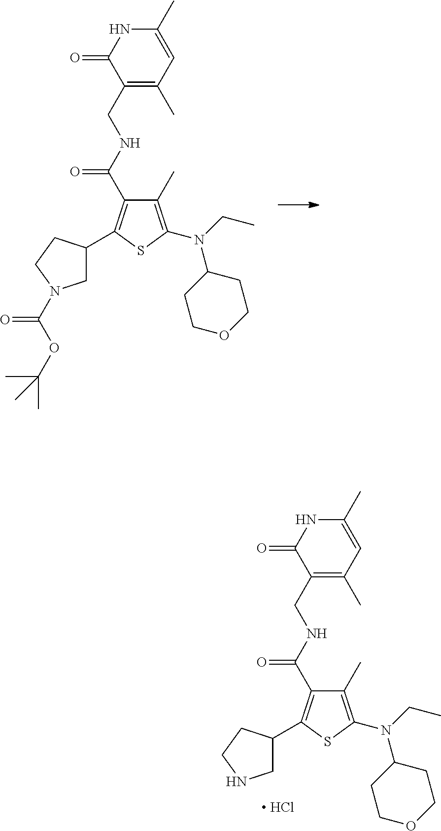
C1(C)=C(N(CC)C2CCOCC2)SC(C2CN(C(OC(C)(C)C)=O)CC2)=C1C(NCC1=C(C)C=C(C)NC1=O)=O.C1(C)=C(N(CC)C2CCOCC2)SC(C2CNCC2)=C1C(NCC1=C(C)C=C(C)NC1=O)=O.[ HCl]
